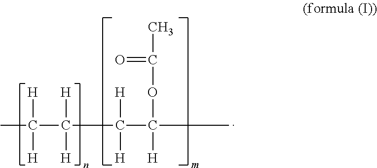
CC(C(C(C(C)([H])OC(=O)C)([H])[H])([H])[H])([H])[H]
